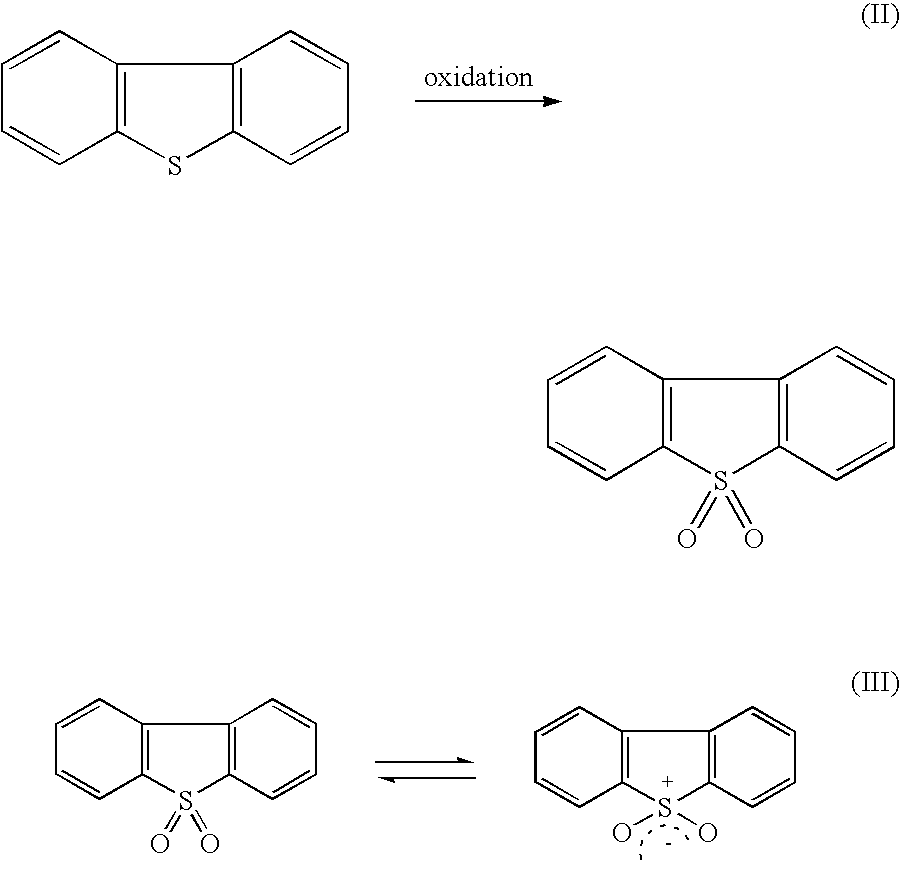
C1=CC2=C(C=C1)SC1=C2C=CC=C1.C1=CC2=C(C=C1)S(O)(O)C1=C2C=CC=C1.C1=CC2=C(C=C1)S(=O)(=O)C1=C2C=CC=C1.C1=CC2=C(C=C1)S(=O)(=O)C1=C2C=CC=C1
